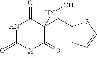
C1(=O)NC(=O)NC(=O)C1(CC1=CC=CS1)NO
